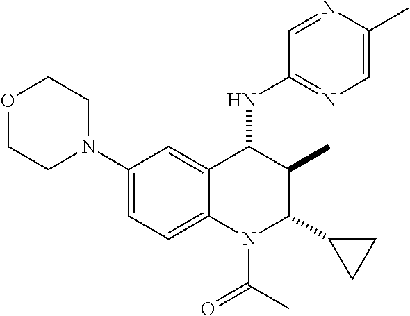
C1(N2CCOCC2)=CC=C2C(=C1)C(NC1=NC=C(C)N=C1)C(C)C(C1CC1)N2C(C)=O
